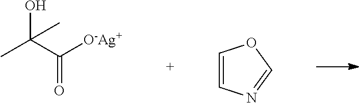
OC(C([O-Ag+])=O)(C)C.C1=CN=CO1
